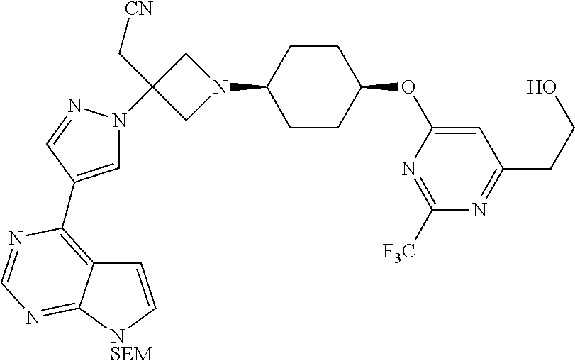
C1CC(N2CC(N3C=C(C4=C5C=C[NSEM]C5=NC=N4)C=N3)(C[CN])C2)CCC1OC1=CC(CCO)=NC([F3C])=N1
